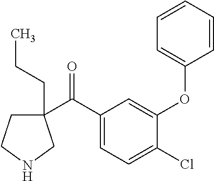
C1(C(C2=CC=C(Cl)C(OC3=CC=CC=C3)=C2)=O)(CCC)CCNC1
